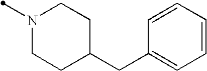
C1=CC=CC=C1CC1CCN(C)CC1
